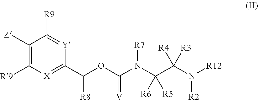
C1([Z])=C([R9])[X]=C(C(OC(N(C(C(N([R12])[R2])([R3])[R4])([R5])[R6])[R7])=[V])[R8])[Y]=C1[R9]
